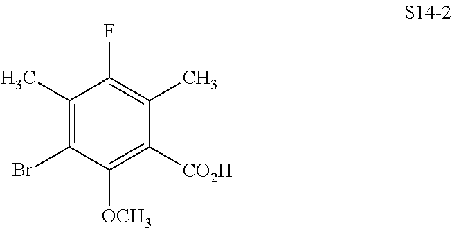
C1(C)=C(Br)C([OCH3])=C([CO2H])C(C)=C1F
